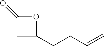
O1C(=O)CC1CCC=C
